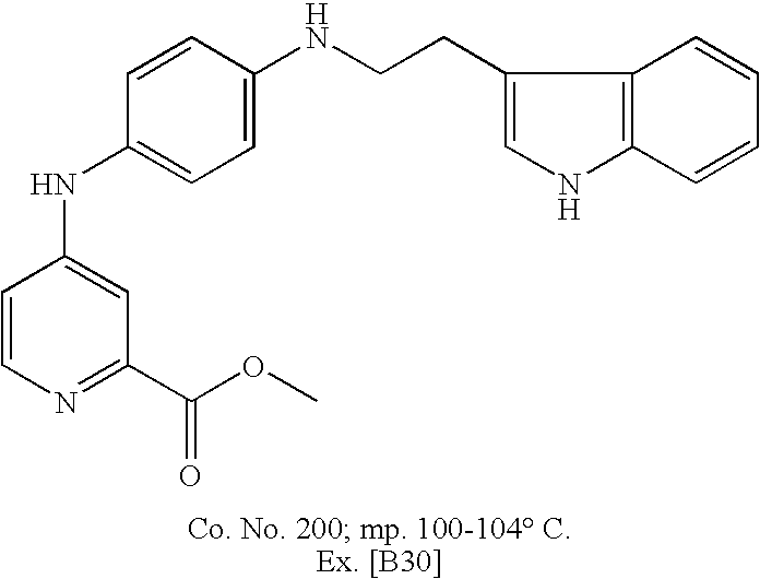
C1=CN=C(C(OC)=O)C=C1NC1=CC=C(NCCC2=CNC3=C2C=CC=C3)C=C1
